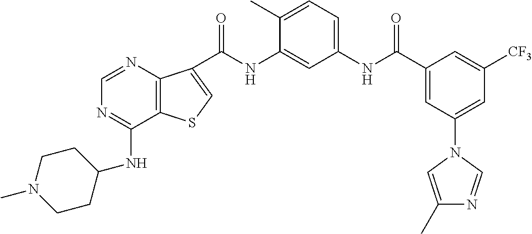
C(NC1=CC(NC(C2=CC(N3C=C(C)N=C3)=CC([CF3])=C2)=O)=CC=C1C)(=O)C1=CSC2=C1N=CN=C2NC1CCN(C)CC1
